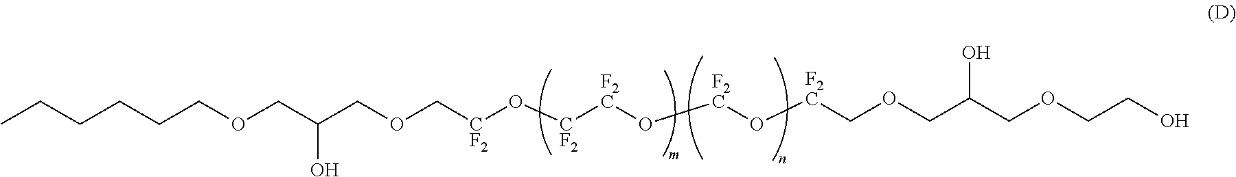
C(COCC(COC[CF2]O[CF2][F2C]O[F2C]O[F2C]COCC(COCCO)O)O)CCCC
